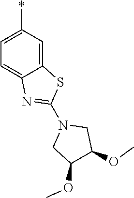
C12=CC(*)=CC=C1N=C(N1CC(OC)C(OC)C1)S2
